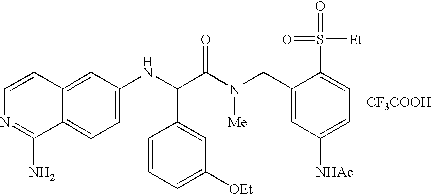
[CF3COOH].C1=C(NC(C(N(CC2=CC([NHAc])=CC=C2S(=O)([Et])=O)[Me])=O)C2=CC([OEt])=CC=C2)C=C2C(=C1)C(N)=NC=C2
